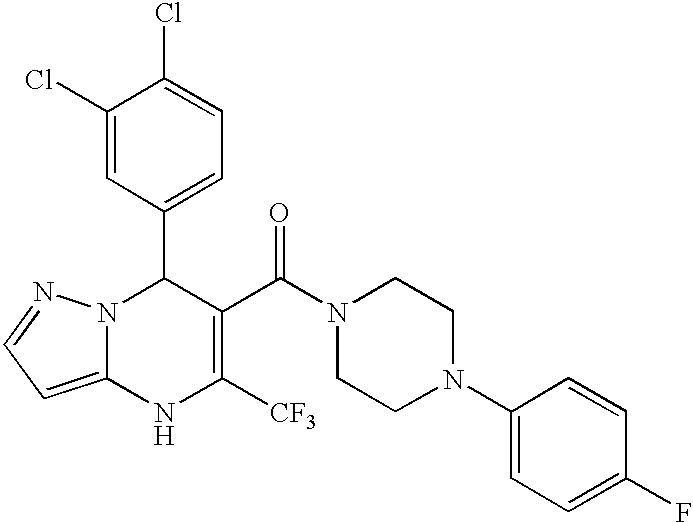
C1(Cl)=CC(C2N3C(=CC=N3)NC([CF3])=C2C(N2CCN(C3=CC=C(F)C=C3)CC2)=O)=CC=C1Cl
